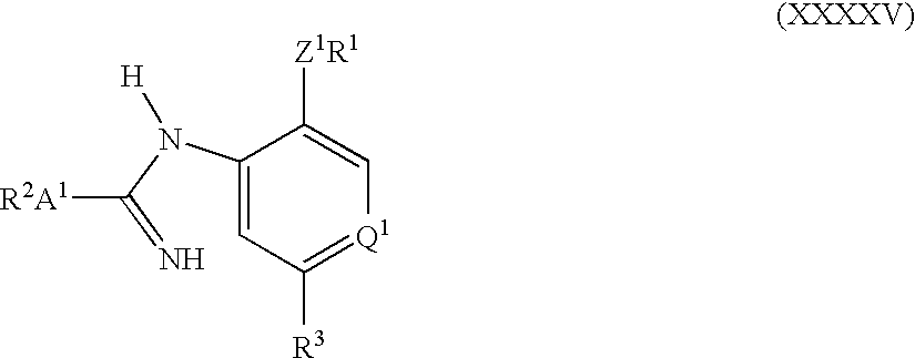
C1(N(C(=N)[R2A1])[H])=CC([R3])=[Q1]C=C1[Z1R1]
